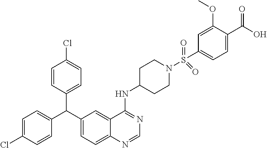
C1=CC(C(C2=CC=C3C(=C2)C(NC2CCN(S(=O)(=O)C4=CC=C(C(=O)O)C(OC)=C4)CC2)=NC=N3)C2=CC=C(Cl)C=C2)=CC=C1Cl
